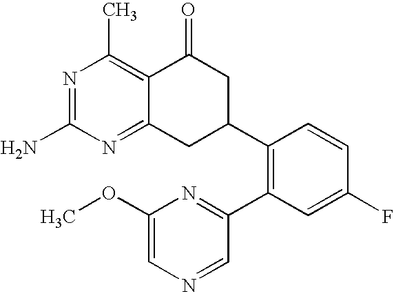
C12=C(C)N=C(N)N=C1CC(C1=C(C3=NC(OC)=CN=C3)C=C(F)C=C1)CC2=O
